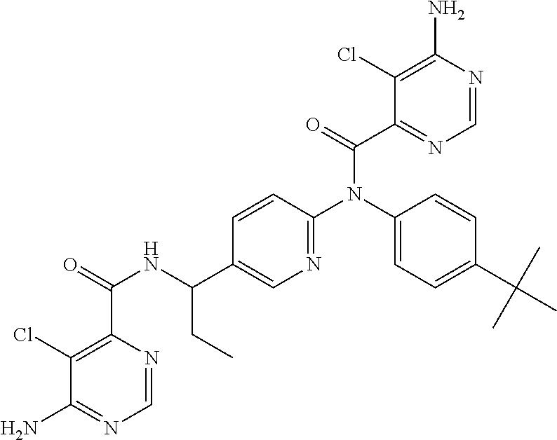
C1(C(NC(C2=C(Cl)C(N)=NC=N2)=O)CC)=CN=C(N(C2=CC=C(C(C)(C)C)C=C2)C(C2=NC=NC(N)=C2Cl)=O)C=C1
